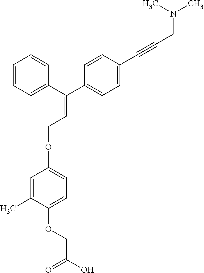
C1=CC=CC(C(C2=CC=C(C#CCN(C)C)C=C2)=CCOC2=CC=C(OCC(O)=O)C(C)=C2)=C1
